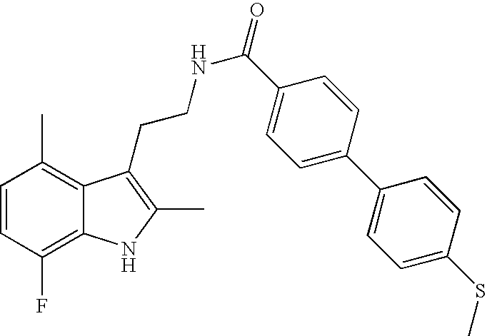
C1=CC(F)=C2C(=C1C)C(CCNC(=O)C1=CC=C(C3=CC=C(SC)C=C3)C=C1)=C(C)N2
